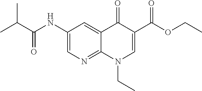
O(CC)C(C1=CN(CC)C2=NC=C(NC(C(C)C)=O)C=C2C1=O)=O
